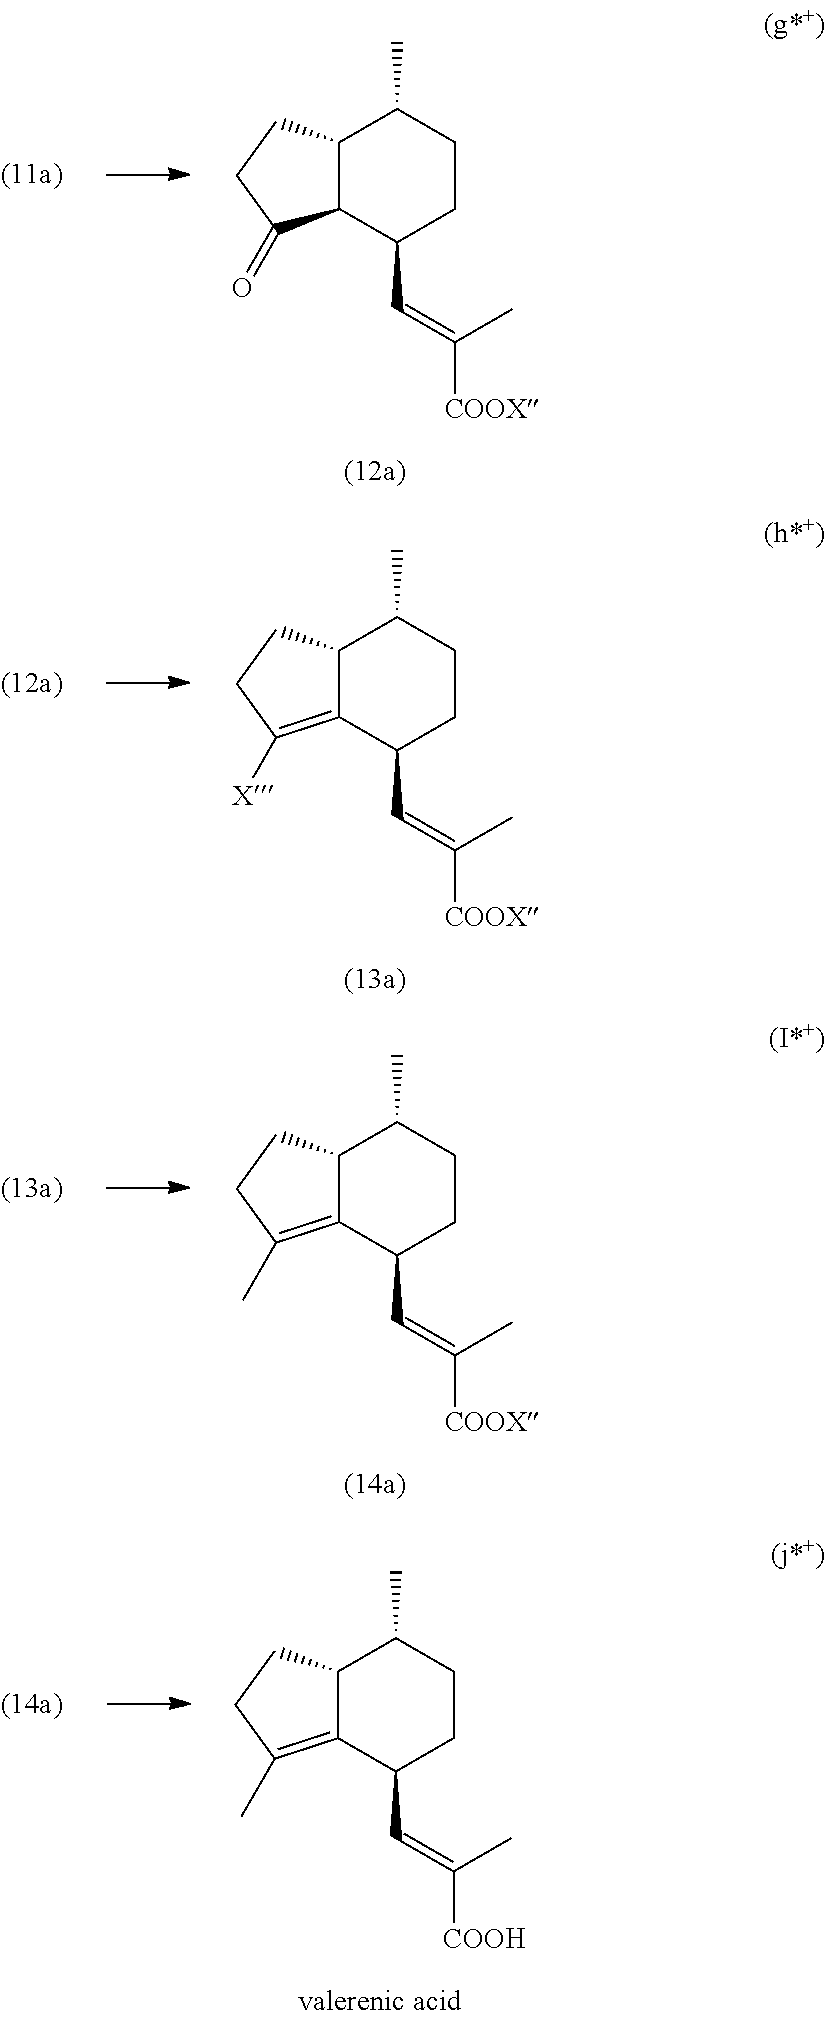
C12=C([X])CCC1C(C)CCC2C=C([COOX])C.C12=C(C)CCC1C(C)CCC2C=C([COOX])C.C12=C(C)CCC1C(C)CCC2C=C([COOH])C.C12C(CCC1=O)C(C)CCC2C=C([COOX])C
